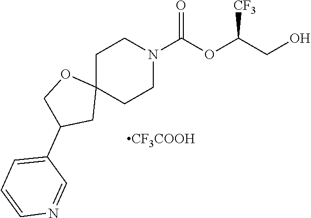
C1C2(CCN(C(OC(CO)[CF3])=O)C1)OCC(C1=CC=CN=C1)C2.[CF3COOH]
